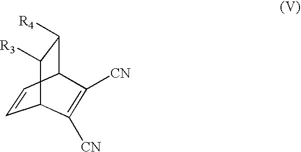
C1=CC2C([R4])C([R3])C1C([CN])=C2[CN]
